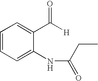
C1=CC=C(NC(=O)CC)C(C([H])=O)=C1
